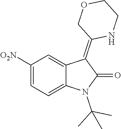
C1([O2N])=CC=C2C(=C1)C(=C1NCCOC1)C(=O)N2C(C)(C)C
